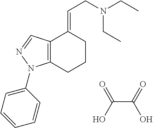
C12=C(CCCC1=CCN(CC)CC)N(C1=CC=CC=C1)N=C2.C(C(=O)O)(O)=O
